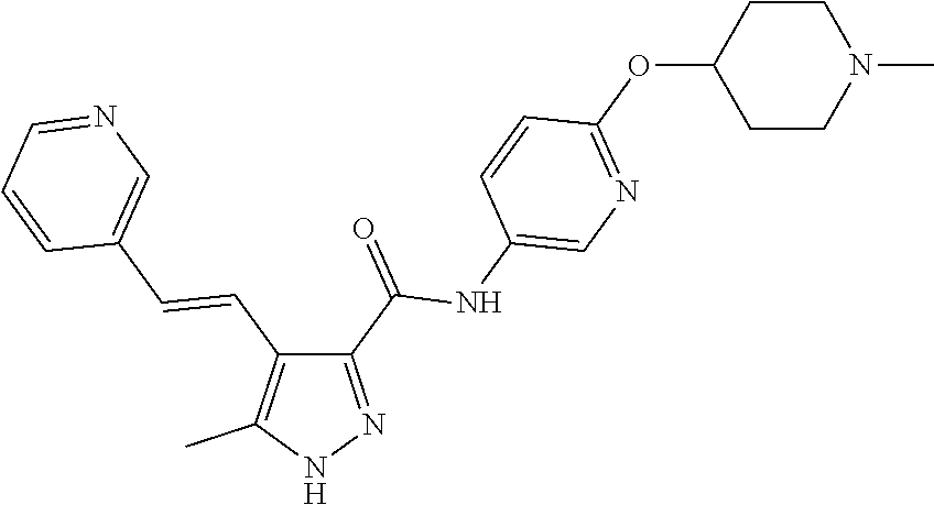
C1(C(=O)NC2=CN=C(OC3CCN(C)CC3)C=C2)=NNC(C)=C1C=CC1=CN=CC=C1
